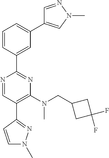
C1=C(C2=NC(N(CC3CC(F)(F)C3)C)=C(C3=NN(C)C=C3)C=N2)C=CC=C1C1=CN(C)N=C1
